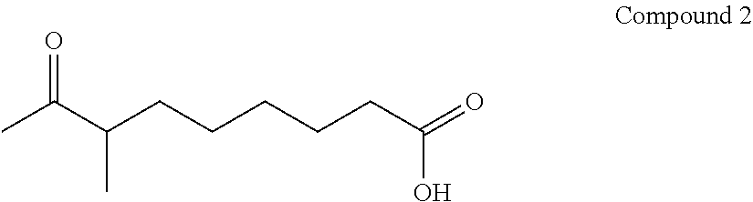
CC(C(C)=O)CCCCCC(=O)O
